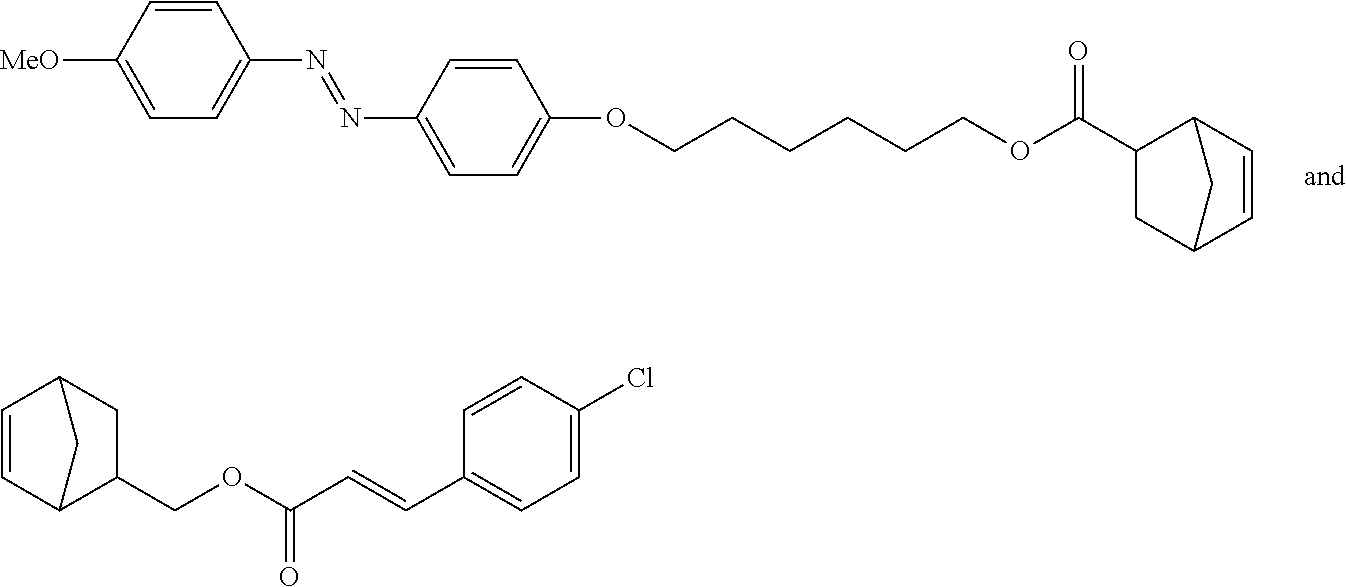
C1=CC([MeO])=CC=C1N=NC1=CC=C(OCCCCCCOC(C2CC3C=CC2C3)=O)C=C1.C(OC(C=CC1=CC=C(Cl)C=C1)=O)C1C2C=CC(C1)C2
